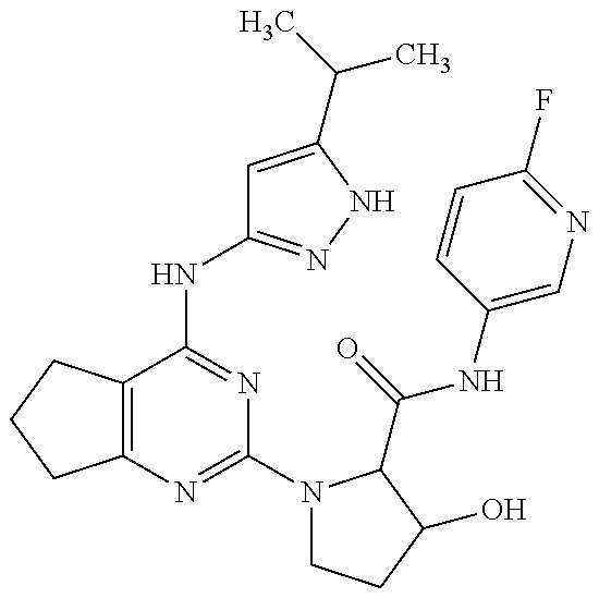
C12=C(C(NC3=NNC(C(C)C)=C3)=NC(N3CCC(O)C3C(=O)NC3=CN=C(F)C=C3)=N1)CCC2
